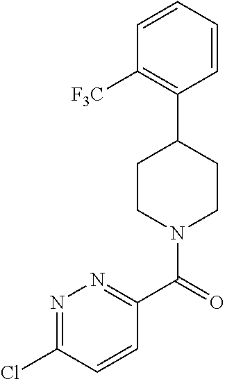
C1(C(=O)N2CCC(C3=C([F3C])C=CC=C3)CC2)=NN=C(Cl)C=C1
